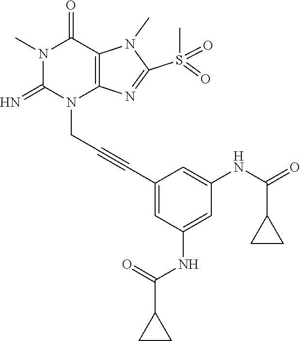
N1(C)C(=N)N(CC#CC2=CC(NC(C3CC3)=O)=CC(NC(=O)C3CC3)=C2)C2=C(C1=O)N(C)C(S(C)(=O)=O)=N2
